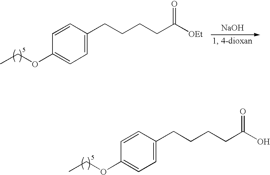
C1=CC(CCCCC(O)=O)=CC=C1OCC.C1=CC(CCCCC([OEt])=O)=CC=C1OCC.[NaOH]
